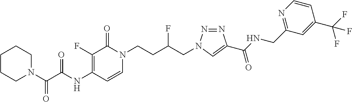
N(C1=C(F)C(=O)N(CCC(CN2N=NC(C(NCC3=NC=CC(C(F)(F)F)=C3)=O)=C2)F)C=C1)C(C(N1CCCCC1)=O)=O
